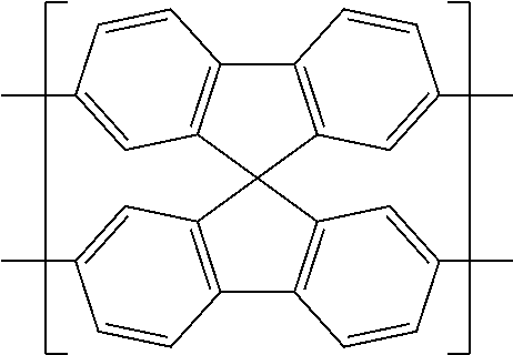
C12=C(C3(C4=C1C=CC(C)=C4)C1=C(C4=C3C=C(C)C=C4)C=CC(C)=C1)C=C(C)C=C2
